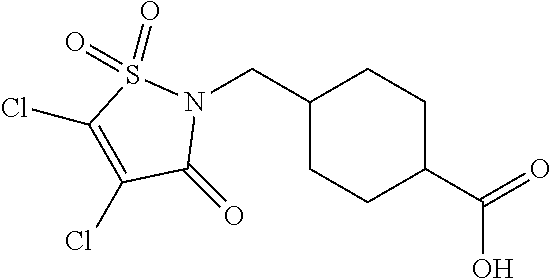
C1C(CN2C(=O)C(Cl)=C(Cl)S2(=O)=O)CCC(C(O)=O)C1
